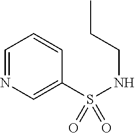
C1=NC=C(S(NCCC)(=O)=O)C=C1
